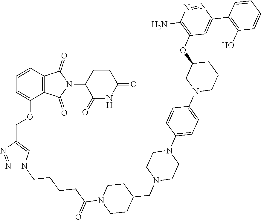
C1=C(OCC2=CN(CCCCC(=O)N3CCC(CN4CCN(C5=CC=C(N6CCCC(OC7=C(N)N=NC(C8=C(O)C=CC=C8)=C7)C6)C=C5)CC4)CC3)N=N2)C2=C(C=C1)C(=O)N(C1C(=O)NC(=O)CC1)C2=O
